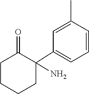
C1(C2(N)C(=O)CCCC2)=CC=CC(C)=C1
